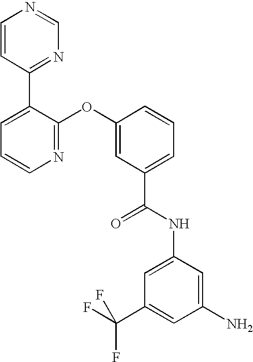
N1=C(OC2=CC(C(NC3=CC(C(F)(F)F)=CC(N)=C3)=O)=CC=C2)C(C2=NC=NC=C2)=CC=C1
